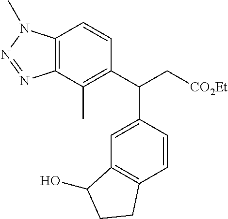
C12=C(C(C)=C(C(C[CO2Et])C3=CC4=C(C=C3)CCC4O)C=C1)N=NN2C
